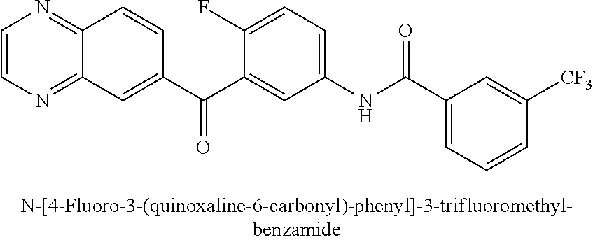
C1=CN=C2C(=N1)C=CC(C(C1=CC(NC(C3=CC=CC([CF3])=C3)=O)=CC=C1F)=O)=C2
